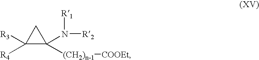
C1([R4])([R3])C([(CH2)n-1][COOEt])(N([R1])[R2])C1
